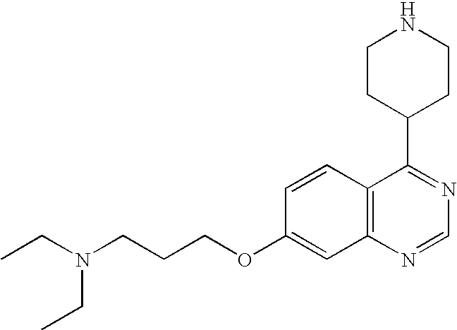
CCN(CCCOC1=CC2=C(C=C1)C(C1CCNCC1)=NC=N2)CC
